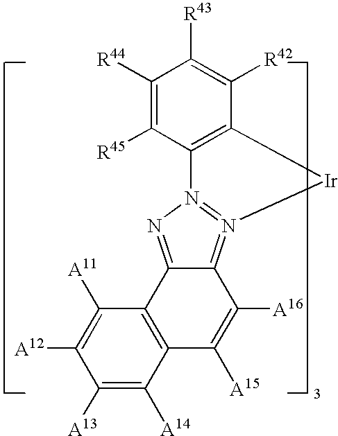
C1([R44])=C([R45])C2=C(C([R42])=C1[R43])[Ir]N1=N2N=C2C=1C([A16])=C([A15])C1=C2C([A11])=C([A12])C([A13])=C1[A14]
